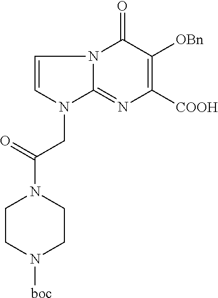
C1=CN(CC(=O)N2CCN([boc])CC2)C2=NC([COOH])=C([OBn])C(=O)N12
